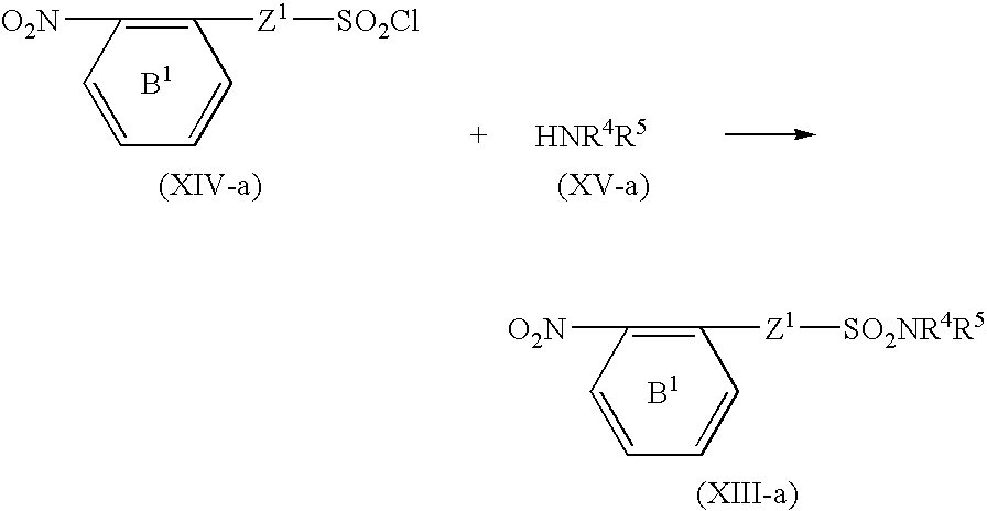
C1([Z1][SO2NR4R5])=C([O2N])C=CC=C1.C1([Z1][SO2Cl])=C([O2N])C=CC=C1
